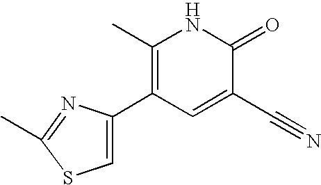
C1(C)=C(C2=CSC(C)=N2)C=C(C#N)C(=O)N1
